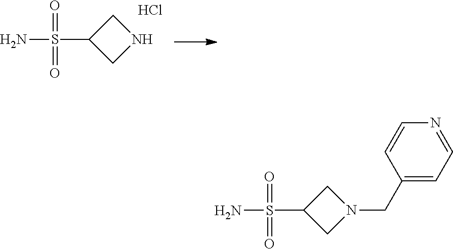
C1(S(N)(=O)=O)CNC1.Cl.C1(S(N)(=O)=O)CN(CC2=CC=NC=C2)C1
